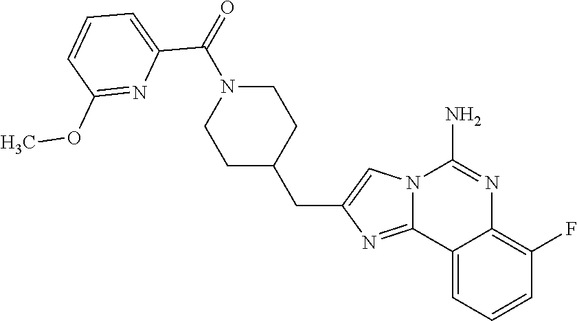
C12=CC=CC(F)=C1N=C(N)N1C2=NC(CC2CCN(C(=O)C3=CC=CC(OC)=N3)CC2)=C1
